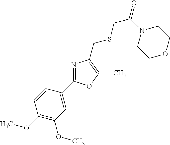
C1(OC)=C(OC)C=C(C2=NC(CSCC(N3CCOCC3)=O)=C(C)O2)C=C1
